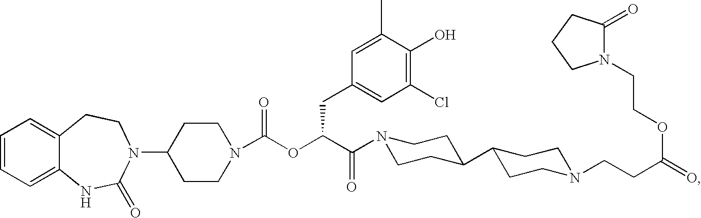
C1=CC=C2C(=C1)CCN(C1CCN(C(OC(C(=O)N3CCC(C4CCN(CCC(=O)OCCN5C(=O)CCC5)CC4)CC3)CC3=CC(Cl)=C(O)C(C)=C3)=O)CC1)C(=O)N2
